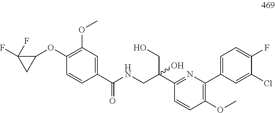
C1(C(NCC(C2=NC(C3=CC=C(F)C(Cl)=C3)=C(OC)C=C2)(CO)O)=O)=CC(OC)=C(OC2C(F)(F)C2)C=C1
